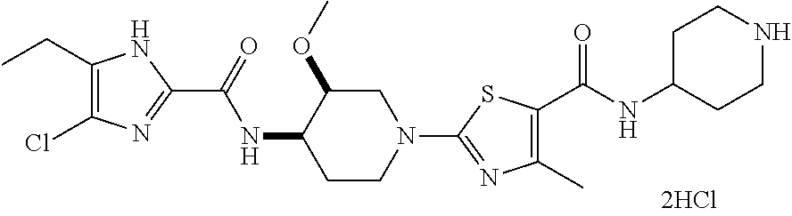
C1(CC)=C(Cl)N=C(C(=O)NC2CCN(C3=NC(C)=C(C(NC4CCNCC4)=O)S3)CC2OC)N1
